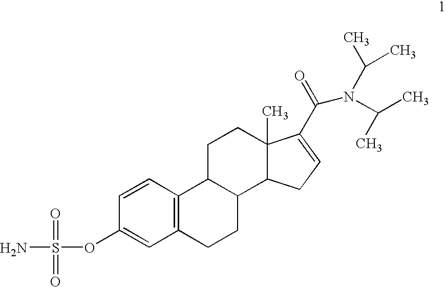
O=S(OC1=CC2=C(C=C1)C1C(CC2)C2C(C)(CC1)C(C(=O)N(C(C)C)C(C)C)=CC2)(=O)N
